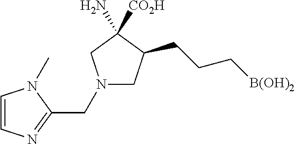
N1(CC2=NC=CN2C)CC(CCC[B(OH)2])C(N)([CO2H])C1
